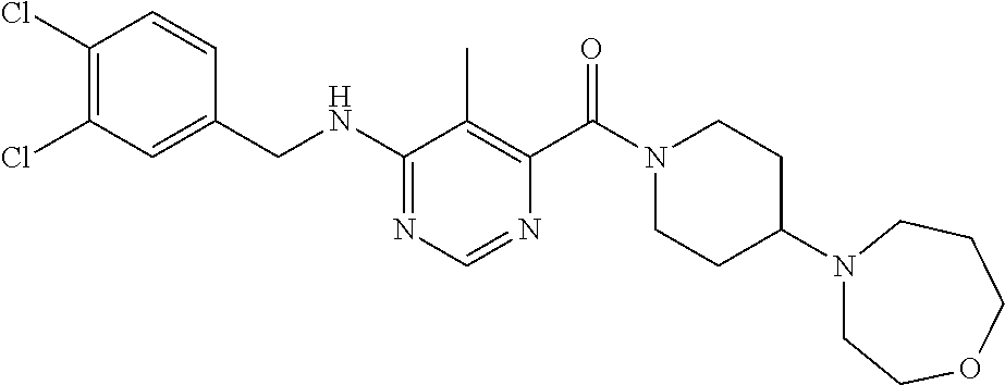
C1(Cl)=C(Cl)C=CC(CNC2=NC=NC(C(N3CCC(N4CCOCCC4)CC3)=O)=C2C)=C1
